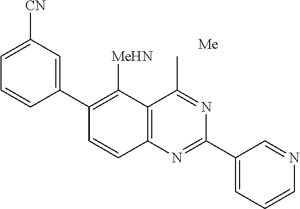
C1([CN])=CC=CC(C2=C([MeHN])C3=C(N=C(C4=CC=CN=C4)N=C3C)C=C2)=C1
